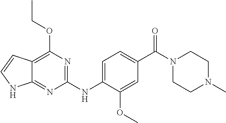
C1(NC2=CC=C(C(N3CCN(C)CC3)=O)C=C2OC)=NC(OCC)=C2C(=N1)NC=C2
